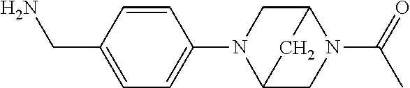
C1=CC(N2C3CN(C(C)=O)C(C2)C3)=CC=C1CN
